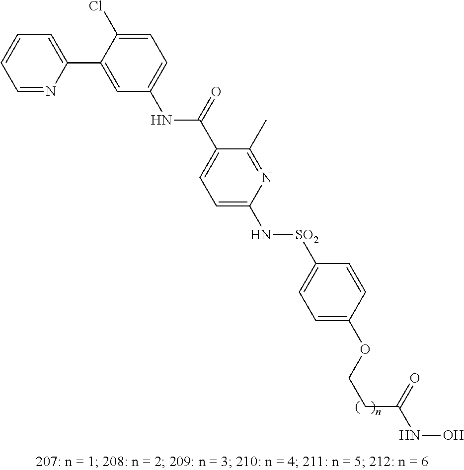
N(C1=CC=C(Cl)C(C2=CC=CC=N2)=C1)C(=O)C1=CC=C(N[SO2]C2=CC=C(OCCC(=O)NO)C=C2)N=C1C
